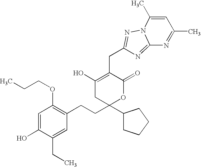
CCC1=CC(CCC2(C3CCCC3)OC(=O)C(CC3=NN4C(=N3)N=C(C)C=C4C)=C(O)C2)=C(OCCC)C=C1O
